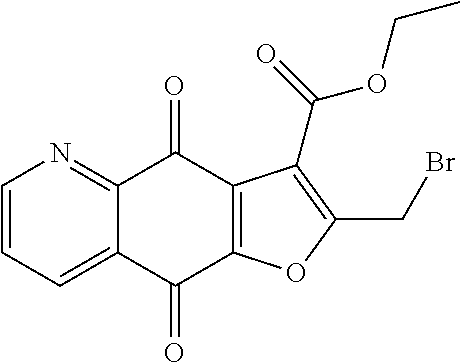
C1=CC=C2C(=N1)C(=O)C1=C(C2=O)OC(CBr)=C1C(=O)OCC
